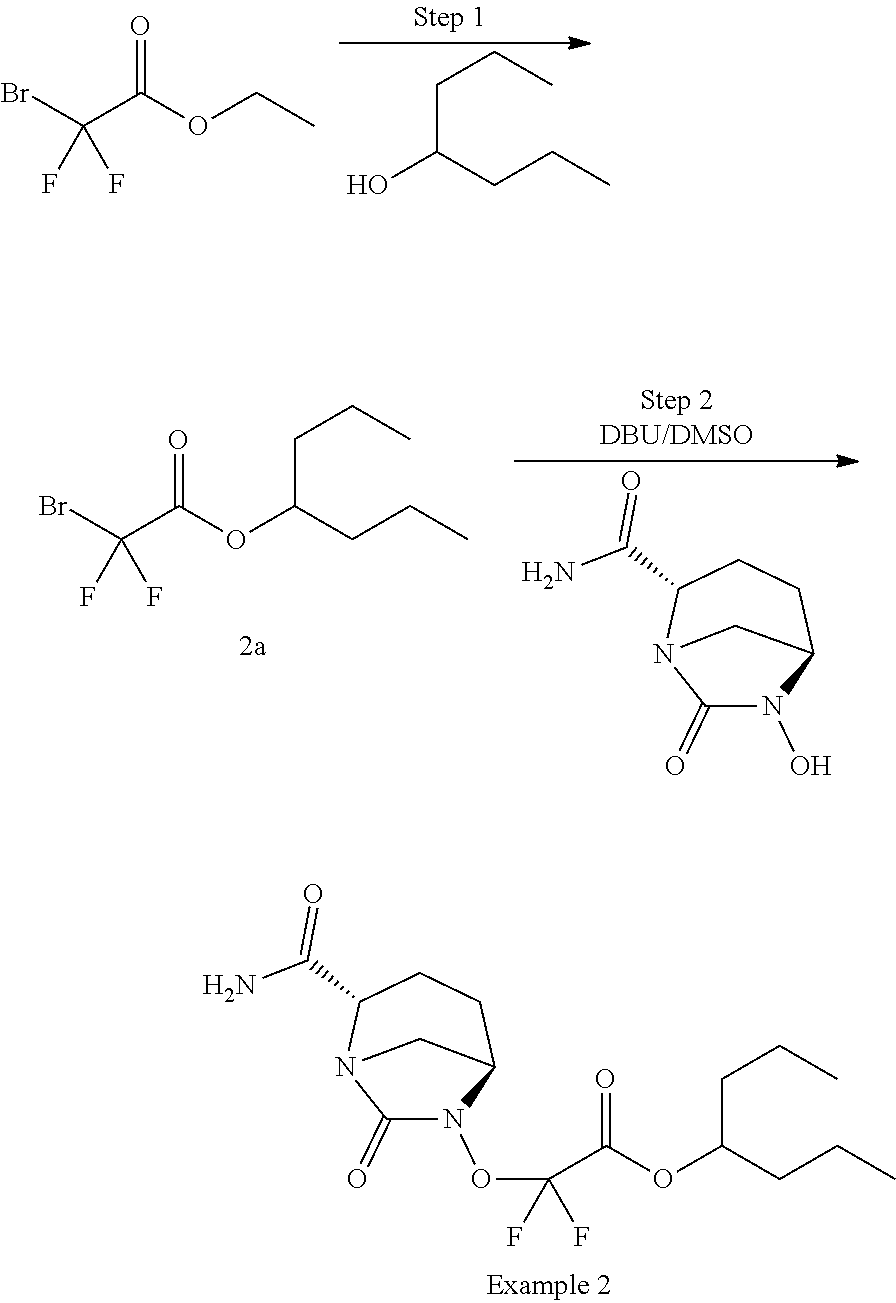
C(C(CCC)O)CC.BrC(C(OCC)=O)(F)F.C1(=O)N(OC(C(OC(CCC)CCC)=O)(F)F)C2CCC(C(N)=O)N1C2.C1(=O)N(O)C2CCC(C(N)=O)N1C2.BrC(C(OC(CCC)CCC)=O)(F)F
